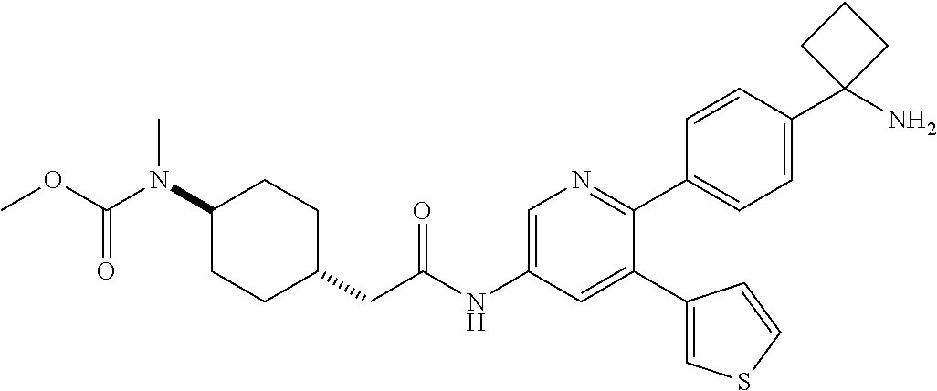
C1(N(C(OC)=O)C)CCC(CC(NC2=CN=C(C3=CC=C(C4(N)CCC4)C=C3)C(C3=CSC=C3)=C2)=O)CC1
